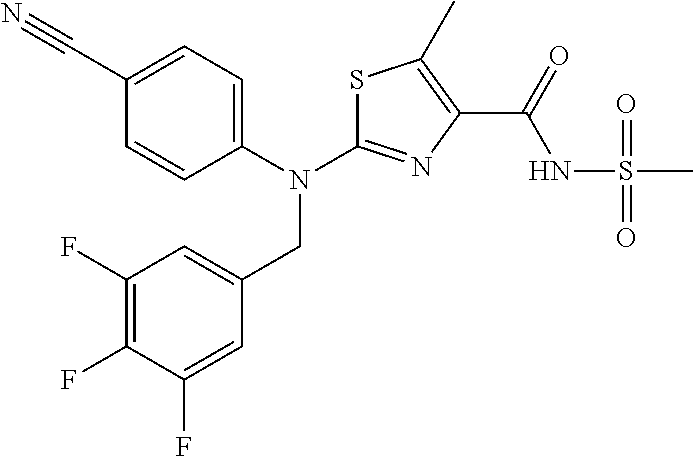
C1(F)=C(F)C(F)=CC(CN(C2=NC(C(=O)NS(C)(=O)=O)=C(C)S2)C2=CC=C(C#N)C=C2)=C1
